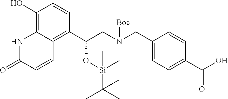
C1(O)=C2C(=C(C(CN(CC3=CC=C(C(O)=O)C=C3)[Boc])O[Si](C(C)(C)C)(C)C)C=C1)C=CC(=O)N2
